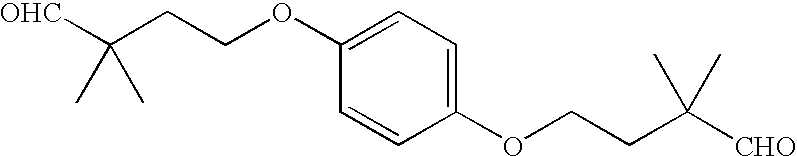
[OHC]C(CCOC1=CC=C(OCCC([CHO])(C)C)C=C1)(C)C
